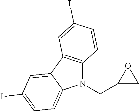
C1(CN2C3=C(C4=CC(I)=CC=C24)C=C(I)C=C3)CO1
